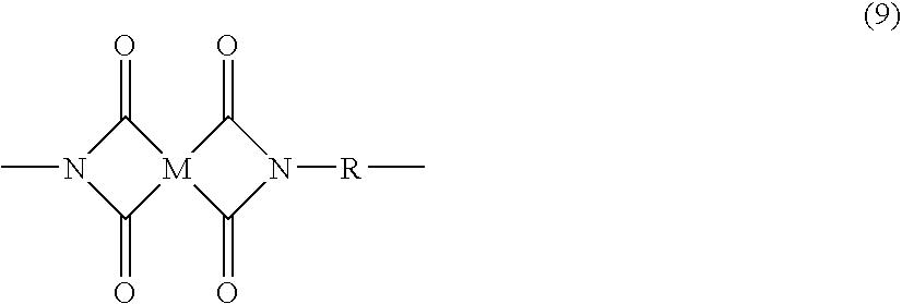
C1(=O)N(C)C(=O)[M]12C(=O)N([R]C)C2=O
